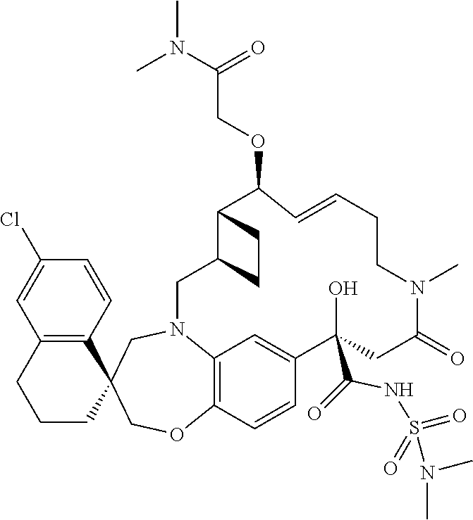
C12=C(C=CC(Cl)=C1)C1(CCC2)COC2=C3N(C1)CC1C(C(OCC(N(C)C)=O)C=CCCN(C)C(=O)CC(O)(C(=O)NS(=O)(=O)N(C)C)C(=C3)C=C2)CC1
